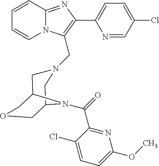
C1=CC2=NC(C3=CC=C(Cl)C=N3)=C(CN3CC4COCC(C3)N4C(C3=NC(OC)=CC=C3Cl)=O)N2C=C1
